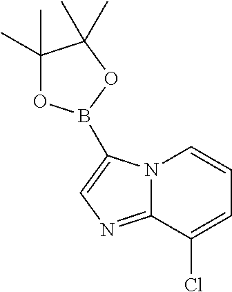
C12=NC=C(B3OC(C)(C)C(C)(C)O3)N1C=CC=C2Cl
